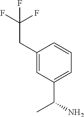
C(C1=CC(C(N)C)=CC=C1)C(F)(F)F
